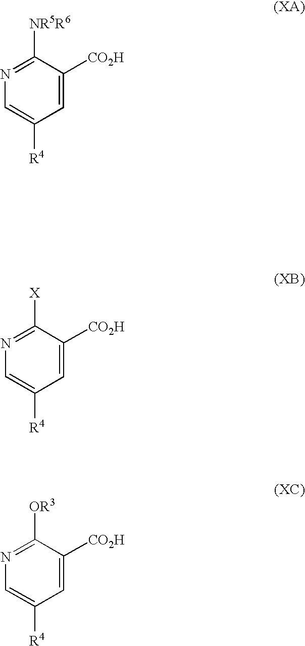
C1=C([CO2H])C([NR5R6])=NC=C1[R4].C1=C([CO2H])C([X])=NC=C1[R4].C1=C([CO2H])C([OR3])=NC=C1[R4]
